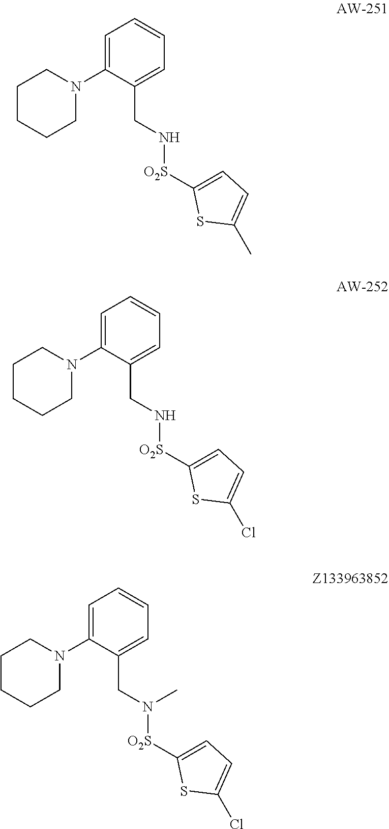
C1(N2CCCCC2)=CC=CC=C1CN[O2S]C1=CC=C(C)S1.C1(N2CCCCC2)=CC=CC=C1CN[O2S]C1=CC=C(Cl)S1.C1(N2CCCCC2)=CC=CC=C1CN([O2S]C1=CC=C(Cl)S1)C
